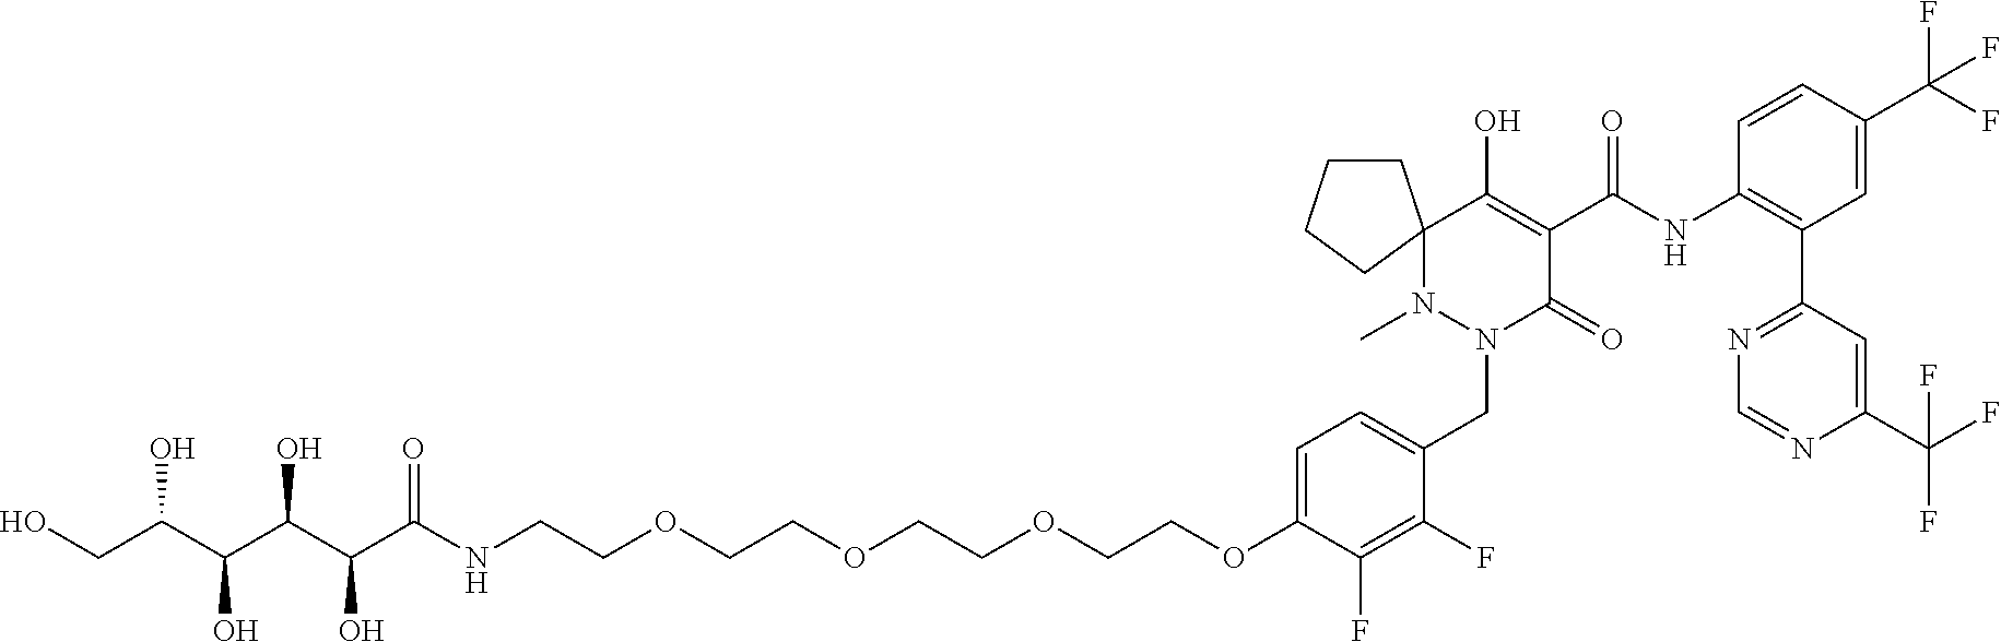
C1CCCC12N(C)N(CC1=CC=C(OCCOCCOCCOCCNC(=O)C(O)C(O)C(O)C(O)CO)C(F)=C1F)C(=O)C(C(NC1=C(C3=NC=NC(C(F)(F)F)=C3)C=C(C(F)(F)F)C=C1)=O)=C2O
